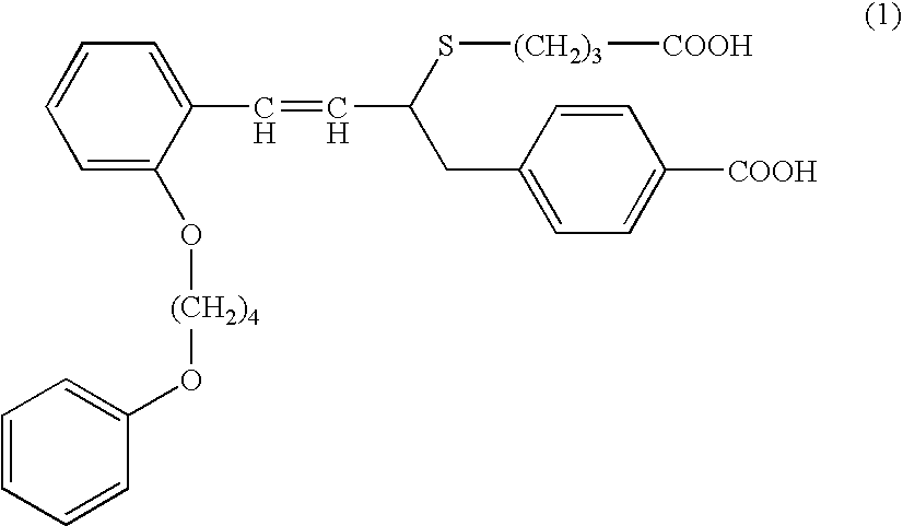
C1=C(O[(CH2)4]OC2=CC=CC=C2)C(C=CC(S[(CH2)3][COOH])CC2=CC=C([COOH])C=C2)=CC=C1
